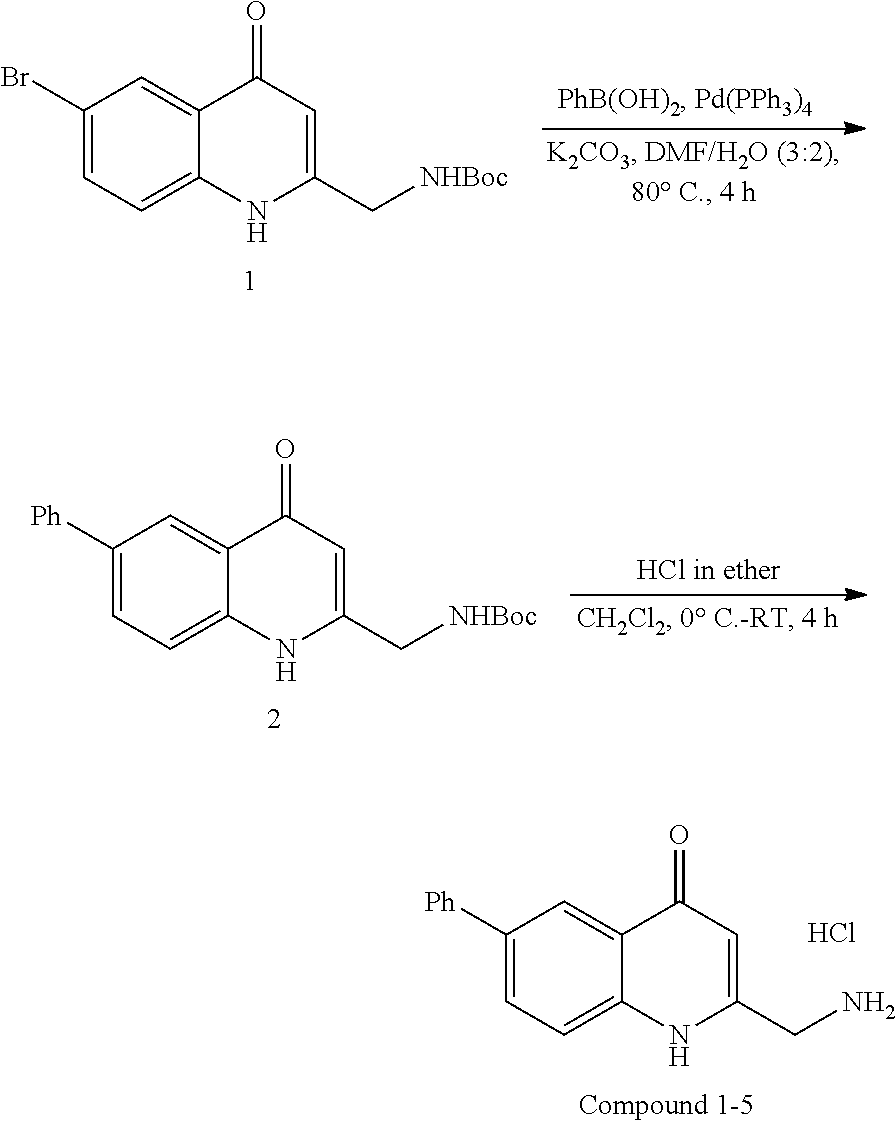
C1([Ph])=CC=C2C(=C1)C(=O)C=C(CN)N2.Cl.C1([Ph])=CC=C2C(=C1)C(=O)C=C(C[NHBoc])N2.C1(Br)=CC=C2C(=C1)C(=O)C=C(C[NHBoc])N2
